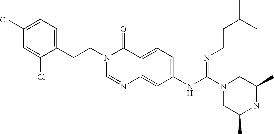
C1(Cl)=CC=C(CCN2C=NC3=CC(NC(N4CC(C)NC(C)C4)=NCCC(C)C)=CC=C3C2=O)C(Cl)=C1
